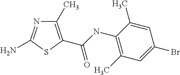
C1(C)=C(C(NC2=C(C)C=C(Br)C=C2C)=O)SC(N)=N1
